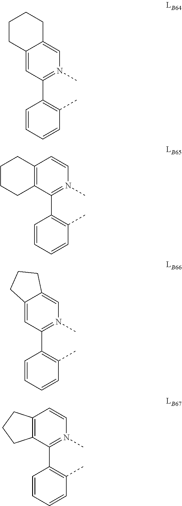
C1=CC=CC(C)=C1C1=N(C)C=C2C(=C1)CCCC2.C1=CC=CC(C)=C1C1=N(C)C=CC2=C1CCCC2.C1=CC=CC(C)=C1C1=N(C)C=C2C(=C1)CCC2.C1=CC=CC(C)=C1C1=N(C)C=CC2=C1CCC2
